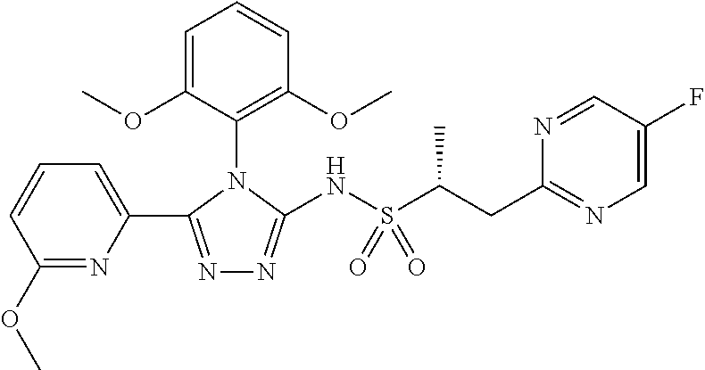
N1=C(C2=CC=CC(OC)=N2)N(C2=C(OC)C=CC=C2OC)C(NS(=O)(=O)C(CC2=NC=C(F)C=N2)C)=N1
